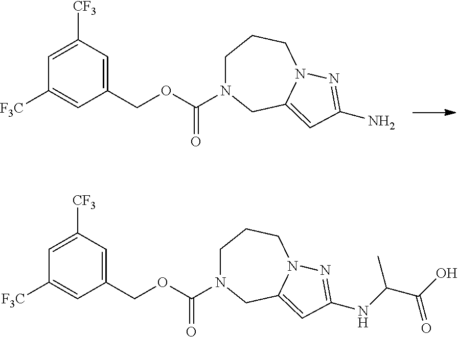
C1(COC(N2CCCN3C(=CC(N)=N3)C2)=O)=CC([CF3])=CC([F3C])=C1.C1(COC(N2CCCN3C(=CC(NC(C(O)=O)C)=N3)C2)=O)=CC([CF3])=CC([F3C])=C1
